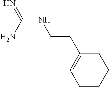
N(C(N)=N)CCC1=CCCCC1
